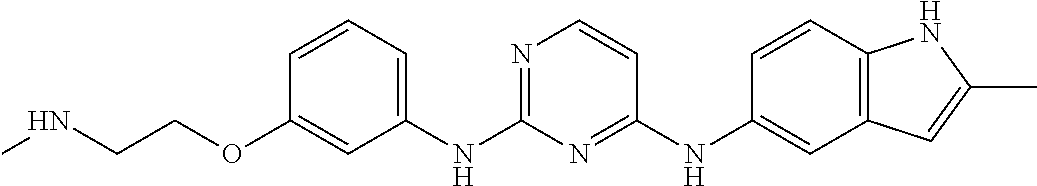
C1=CC=C(NC2=NC=CC(NC3=CC4=C(C=C3)NC(C)=C4)=N2)C=C1OCCNC
